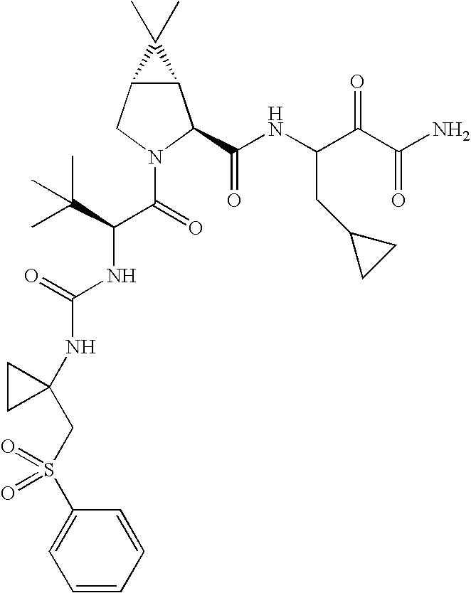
C12C(CN(C(C(NC(=O)NC3(CS(=O)(C4=CC=CC=C4)=O)CC3)C(C)(C)C)=O)C1C(NC(C(C(N)=O)=O)CC1CC1)=O)C2(C)C
